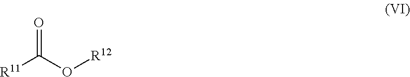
O=C(O[R12])[R11]
